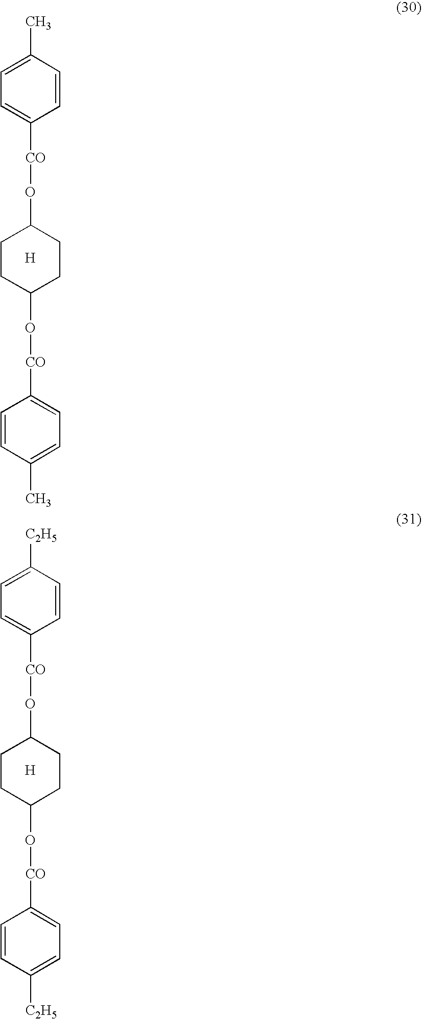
C1=CC(C)=CC=C1[CO]OC1CCC(O[CO]C2=CC=C(C)C=C2)CC1.[H].C1=CC([C2H5])=CC=C1[CO]OC1CCC(O[CO]C2=CC=C([C2H5])C=C2)CC1.[H]
